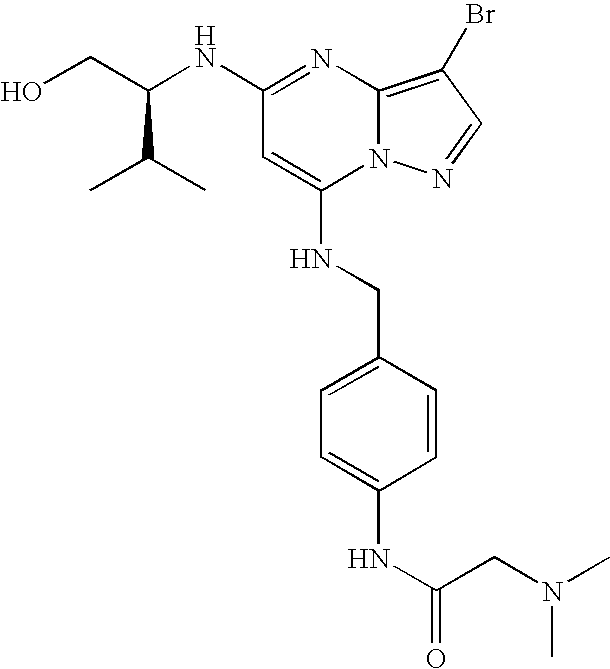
N(C1=NC2=C(Br)C=NN2C(NCC2=CC=C(NC(=O)CN(C)C)C=C2)=C1)C(CO)C(C)C
